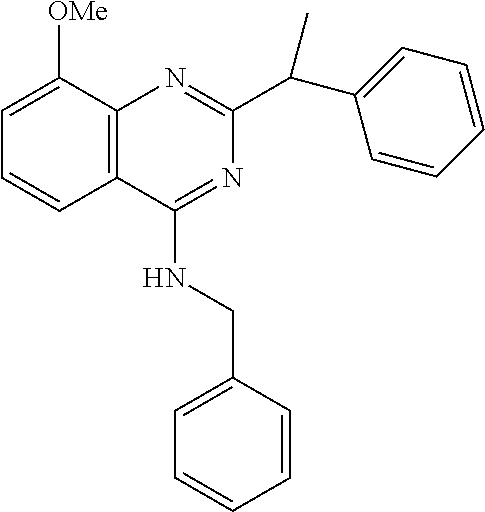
C12=C(C([OMe])=CC=C1)N=C(C(C1=CC=CC=C1)C)N=C2NCC1=CC=CC=C1
